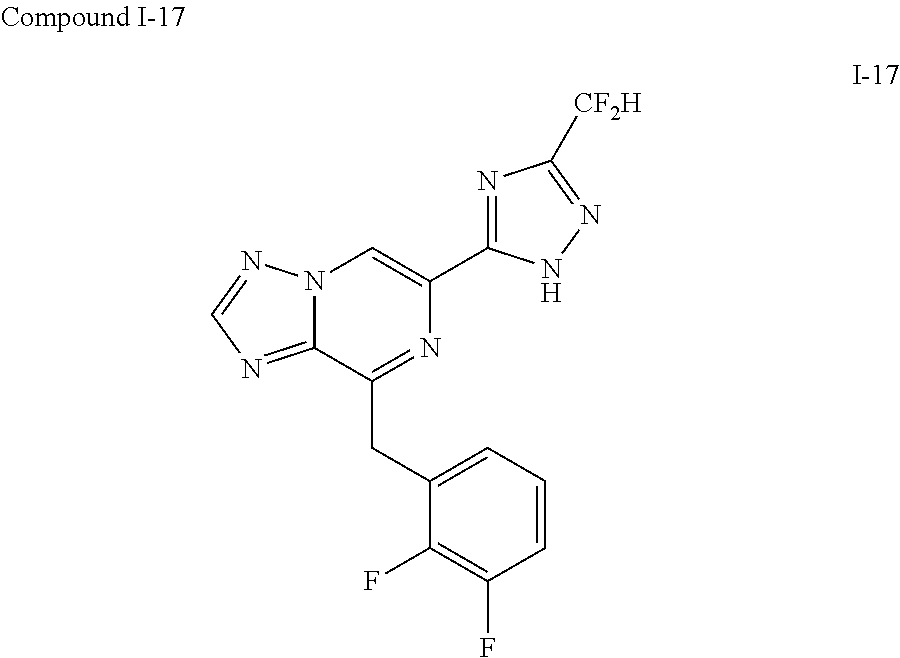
C1=NN2C(=N1)C(CC1=CC=CC(F)=C1F)=NC(C1=NC([CF2H])=NN1)=C2
